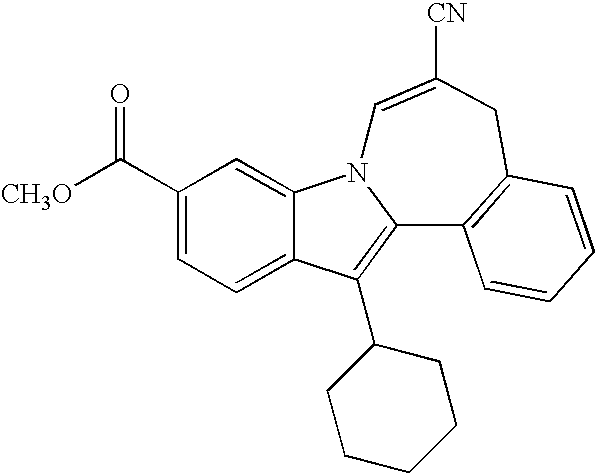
C12=CC=C(C([CH3O])=O)C=C1N1C(=C2C2CCCCC2)C2=C(CC([CN])=C1)C=CC=C2
